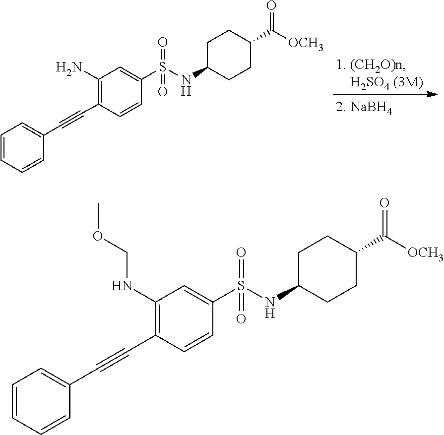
C1(N)=C(C#CC2=CC=CC=C2)C=CC(S(=O)(=O)NC2CCC(C(=O)[OCH3])CC2)=C1.C1(NCOC)=C(C#CC2=CC=CC=C2)C=CC(S(=O)(=O)NC2CCC(C(=O)[OCH3])CC2)=C1
